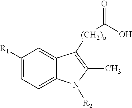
C1=C2C(=CC=C1[R1])N([R2])C(C)=C2[(CH2)a]C(O)=O
